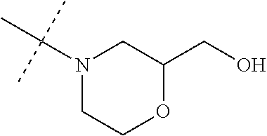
N1(C(C)(C)C)CCOC(CO)C1
